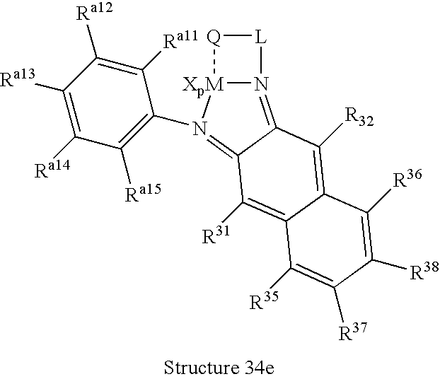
N12=C3C(=N(C4=C([Ra15])C([Ra14])=C([Ra13])C([Ra12])=C4[Ra11])[XpM]1[Q][L]2)C([R31])=C1C(=C3[R32])C([R36])=C([R38])C([R37])=C1[R35]
